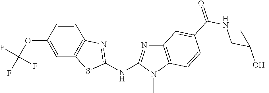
O(C1=CC2=C(C=C1)N=C(NC1=NC3=C(N1C)C=CC(C(NCC(O)(C)C)=O)=C3)S2)C(F)(F)F
